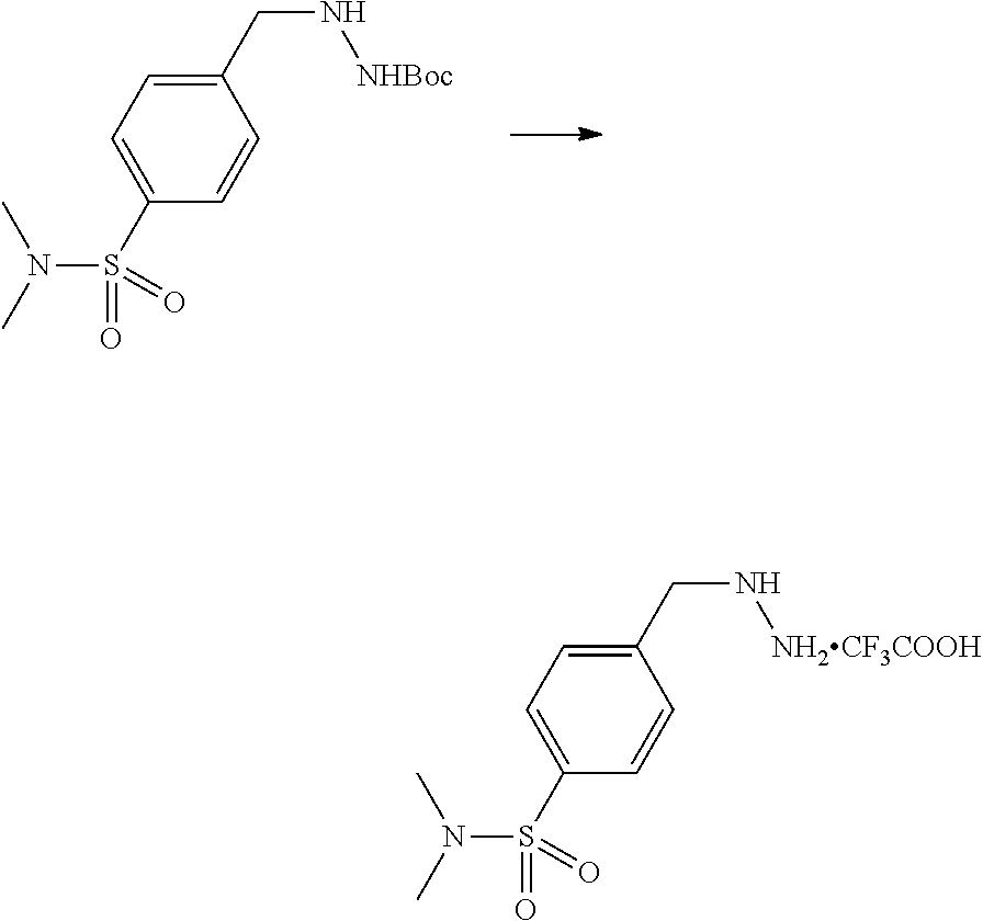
C(C1=CC=C(S(N(C)C)(=O)=O)C=C1)N[NHBoc].C(C1=CC=C(S(N(C)C)(=O)=O)C=C1)N[NH2CF3COOH]
